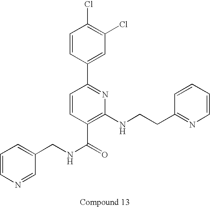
N1=CC(CNC(=O)C2=C(NCCC3=NC=CC=C3)N=C(C3=CC(Cl)=C(Cl)C=C3)C=C2)=CC=C1
